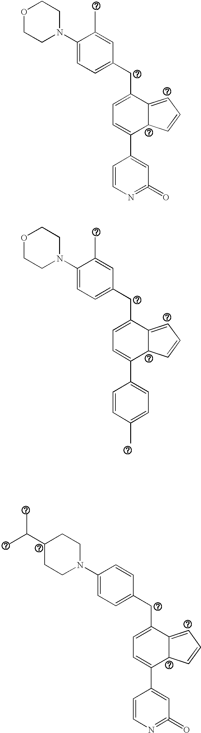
O1CCN(C2=CC=C(CC3=CC=C(C4=CC(=O)=NC=C4)C4C3=CC=C4)C=C2C)CC1.O1CCN(C2=CC=C(CC3=CC=C(C4=CC=C(C)C=C4)C4C3=CC=C4)C=C2C)CC1.C1(C(C)C)CCN(C2=CC=C(CC3=CC=C(C4=CC(=O)=NC=C4)C4C3=CC=C4)C=C2)CC1
